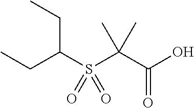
C(C(S(C(C(O)=O)(C)C)(=O)=O)CC)C
